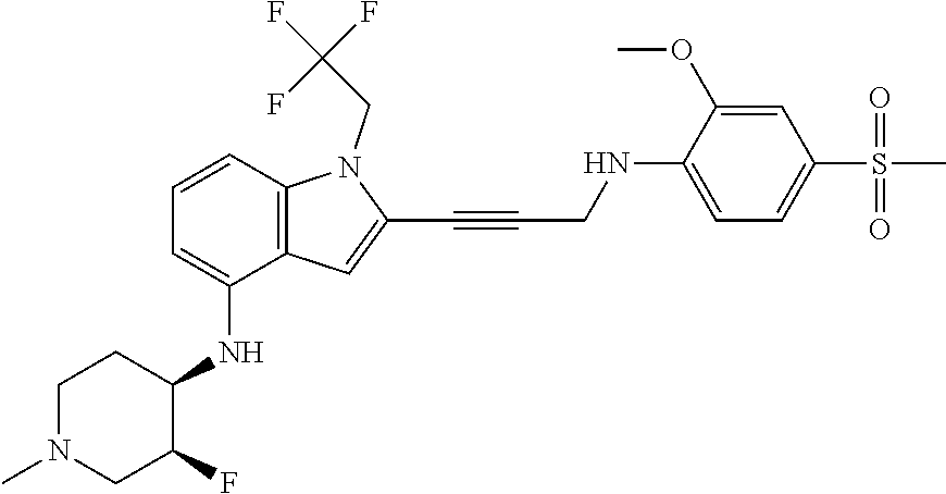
COC1=CC(S(C)(=O)=O)=CC=C1NCC#CC1=CC2=C(C=CC=C2NC2C(F)CN(C)CC2)N1CC(F)(F)F
